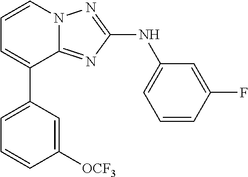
C1=CN2C(=NC(NC3=CC=CC(F)=C3)=N2)C(C2=CC=CC([OCF3])=C2)=C1
